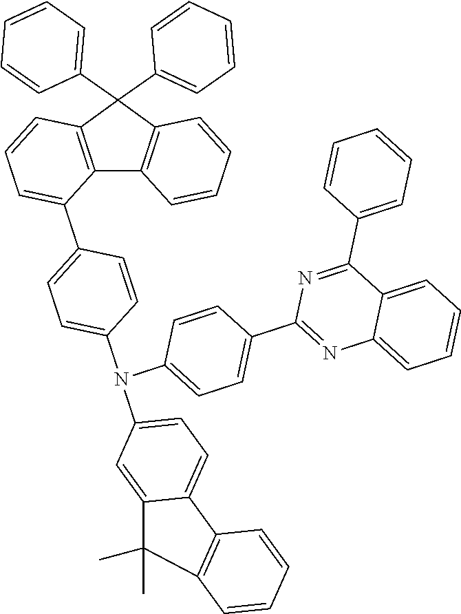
C12=C(C(C3=CC=CC=C3)(C3=CC=CC=C3)C3=C1C=CC=C3)C=CC=C2C1=CC=C(N(C2=CC=C(C3=NC4=CC=CC=C4C(C4=CC=CC=C4)=N3)C=C2)C2=CC=C3C(=C2)C(C)(C)C2=C3C=CC=C2)C=C1
